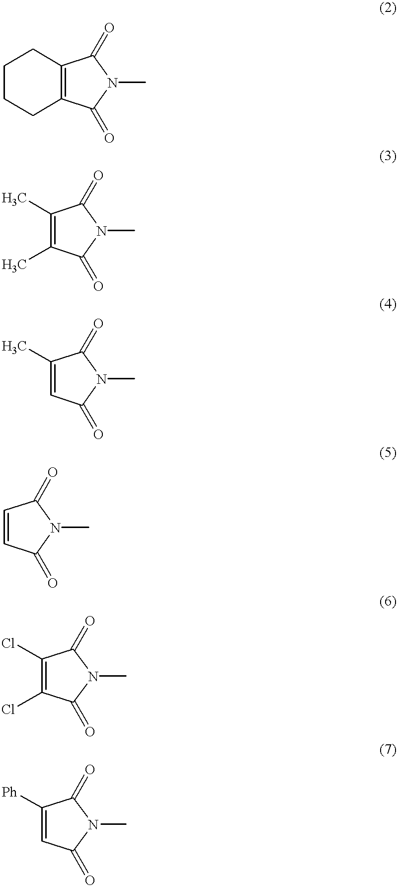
C1CCC2=C(C1)C(=O)N(C)C2=O.C1(C)=C(C)C(=O)N(C)C1=O.C1=C(C)C(=O)N(C)C1=O.C1=CC(=O)N(C)C1=O.C1(Cl)=C(Cl)C(=O)N(C)C1=O.C1=C([Ph])C(=O)N(C)C1=O
